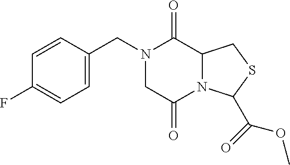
N1(CC2=CC=C(F)C=C2)CC(=O)N2C(C1=O)CSC2C(OC)=O
